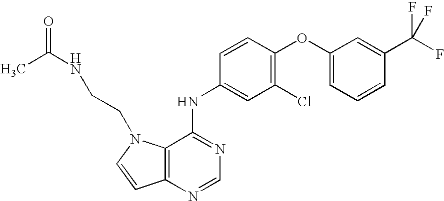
C1(OC2=C(Cl)C=C(NC3=NC=NC4=C3N(CCNC(C)=O)C=C4)C=C2)=CC=CC(C(F)(F)F)=C1
